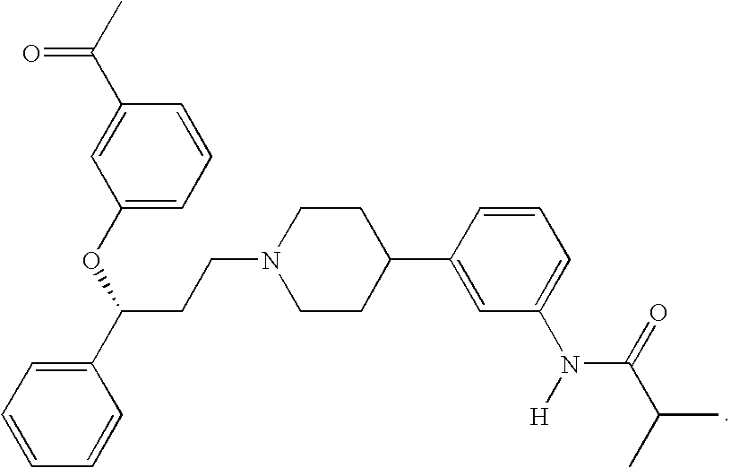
C(C1=CC(OC(C2=CC=CC=C2)CCN2CCC(C3=CC(N([H])C(C(C)C)=O)=CC=C3)CC2)=CC=C1)(C)=O
